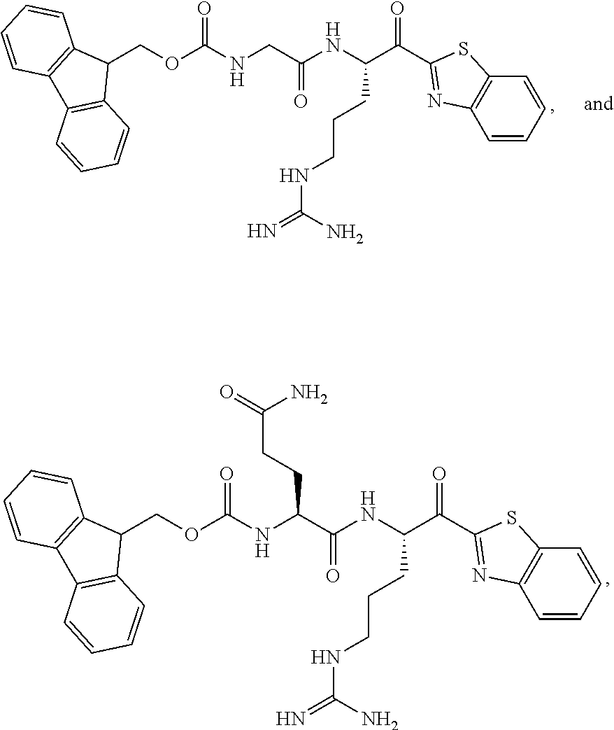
C1=CC=CC2=C1N=C(C(C(NC(C(NC(OCC1C3=C(C4=C1C=CC=C4)C=CC=C3)=O)CCC(N)=O)=O)CCCNC(=N)N)=O)S2.C1=CC=CC2=C1N=C(C(C(NC(CNC(OCC1C3=C(C4=C1C=CC=C4)C=CC=C3)=O)=O)CCCNC(=N)N)=O)S2
